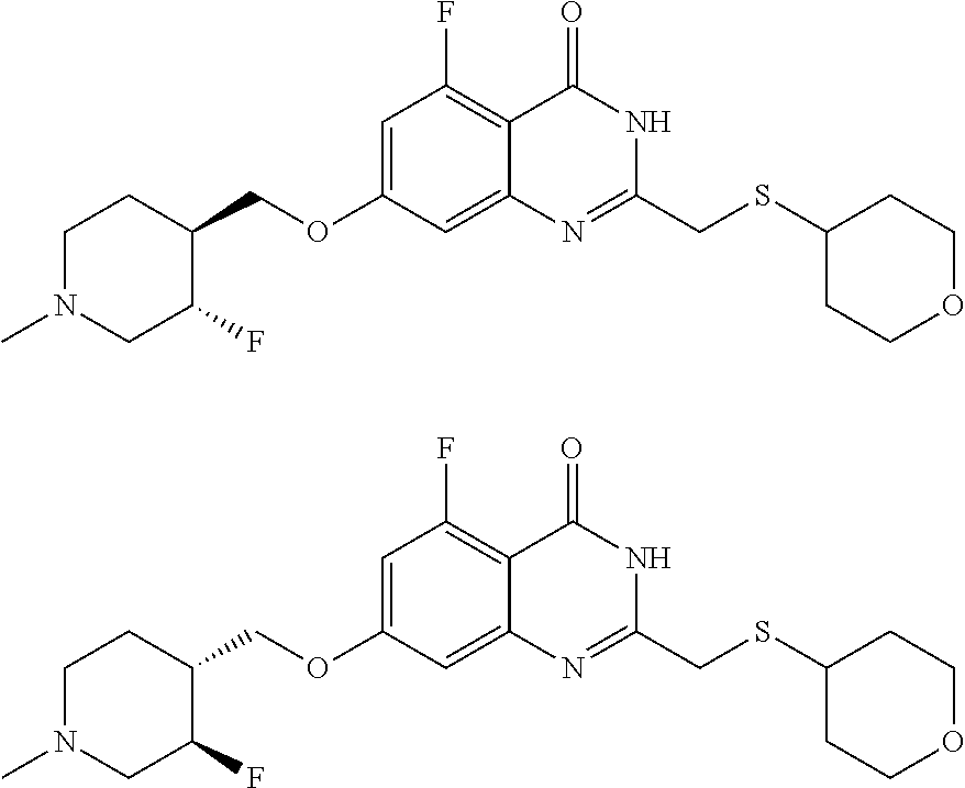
C1(F)CN(C)CCC1COC1=CC(F)=C2C(=O)NC(CSC3CCOCC3)=NC2=C1.C1(COC2=CC(F)=C3C(=O)NC(CSC4CCOCC4)=NC3=C2)C(F)CN(C)CC1
